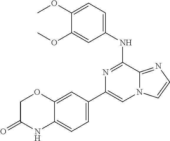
C12=CC(C3=CN4C(=NC=C4)C(NC4=CC=C(OC)C(OC)=C4)=N3)=CC=C1NC(=O)CO2
